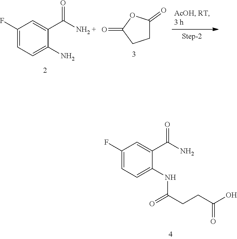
C1(F)=CC=C(N)C(C([NH2 +])=O)=C1.C1C(=O)OC(=O)C1.C1(F)=CC=C(NC(CCC(O)=O)=O)C(C(N)=O)=C1
